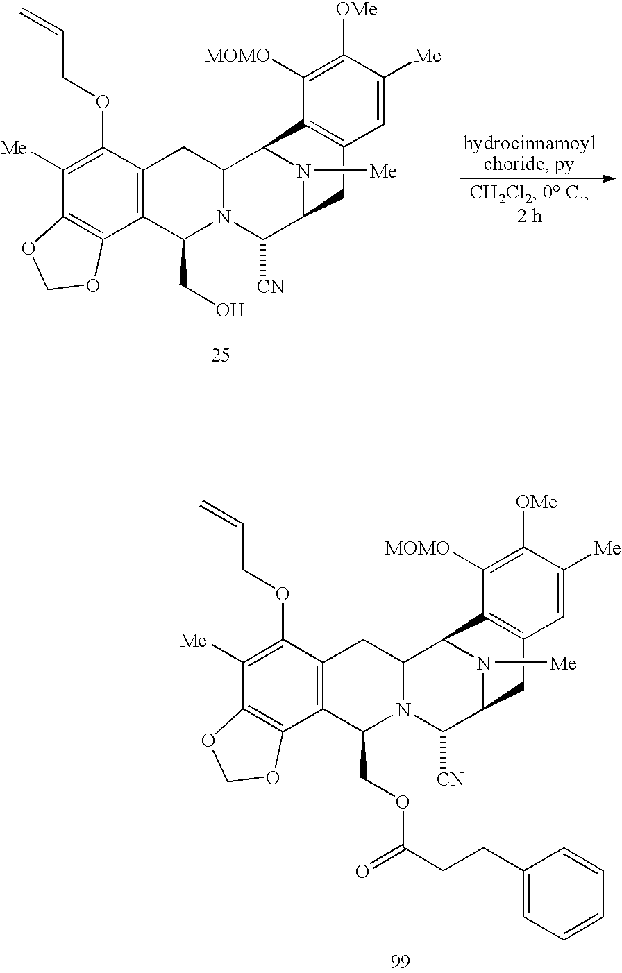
C1([Me])=C(OCC=C)C2=C(C3=C1OCO3)C(COC(CCC1=CC=CC=C1)=O)N1C(C2)C2N([Me])C(C1[CN])CC1=C2C([MOMO])=C([OMe])C([Me])=C1.C1([Me])=C(OCC=C)C2=C(C3=C1OCO3)C(CO)N1C(C2)C2N([Me])C(C1[CN])CC1=C2C([MOMO])=C([OMe])C([Me])=C1
